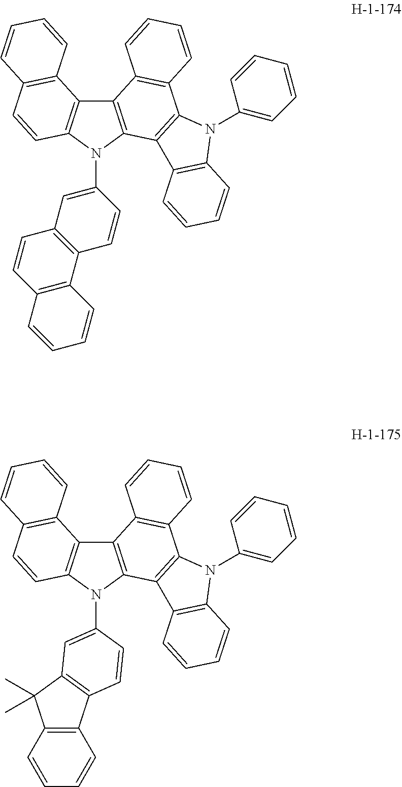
C12=C(N(C3=CC4=C(C=C3)C3=C(C=C4)C=CC=C3)C3=C1C1=C(C=C3)C=CC=C1)C1=C(C3=C2C=CC=C3)N(C2=CC=CC=C2)C2=C1C=CC=C2.C12=C(N(C3=CC4=C(C5=C(C=CC=C5)C4(C)C)C=C3)C3=C1C1=C(C=C3)C=CC=C1)C1=C(C3=C2C=CC=C3)N(C2=CC=CC=C2)C2=C1C=CC=C2
